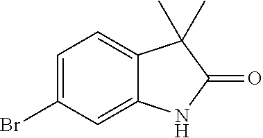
C1=C(Br)C=C2C(=C1)C(C)(C)C(=O)N2
